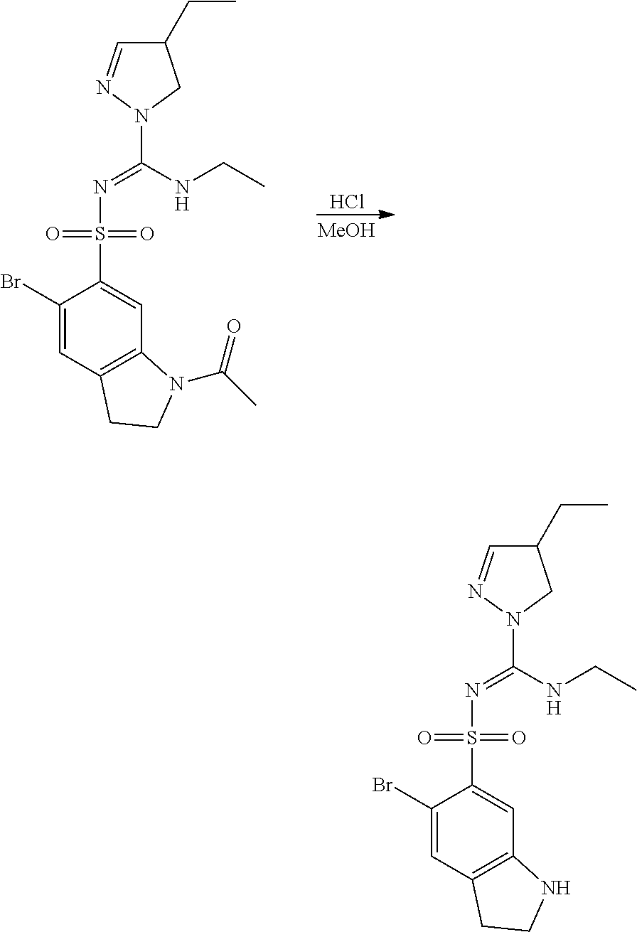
Cl.[MeOH].N1(C(NCC)=NS(C2=CC3=C(C=C2Br)CCN3C(C)=O)(=O)=O)CC(CC)C=N1.N1(C(NCC)=NS(C2=CC3=C(C=C2Br)CCN3)(=O)=O)CC(CC)C=N1
